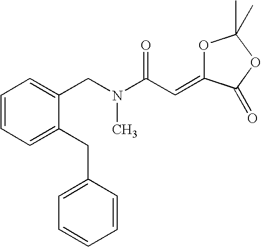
C1=CC=C(CC2=CC=CC=C2)C(CN(C(C=C2OC(C)(C)OC2=O)=O)C)=C1
